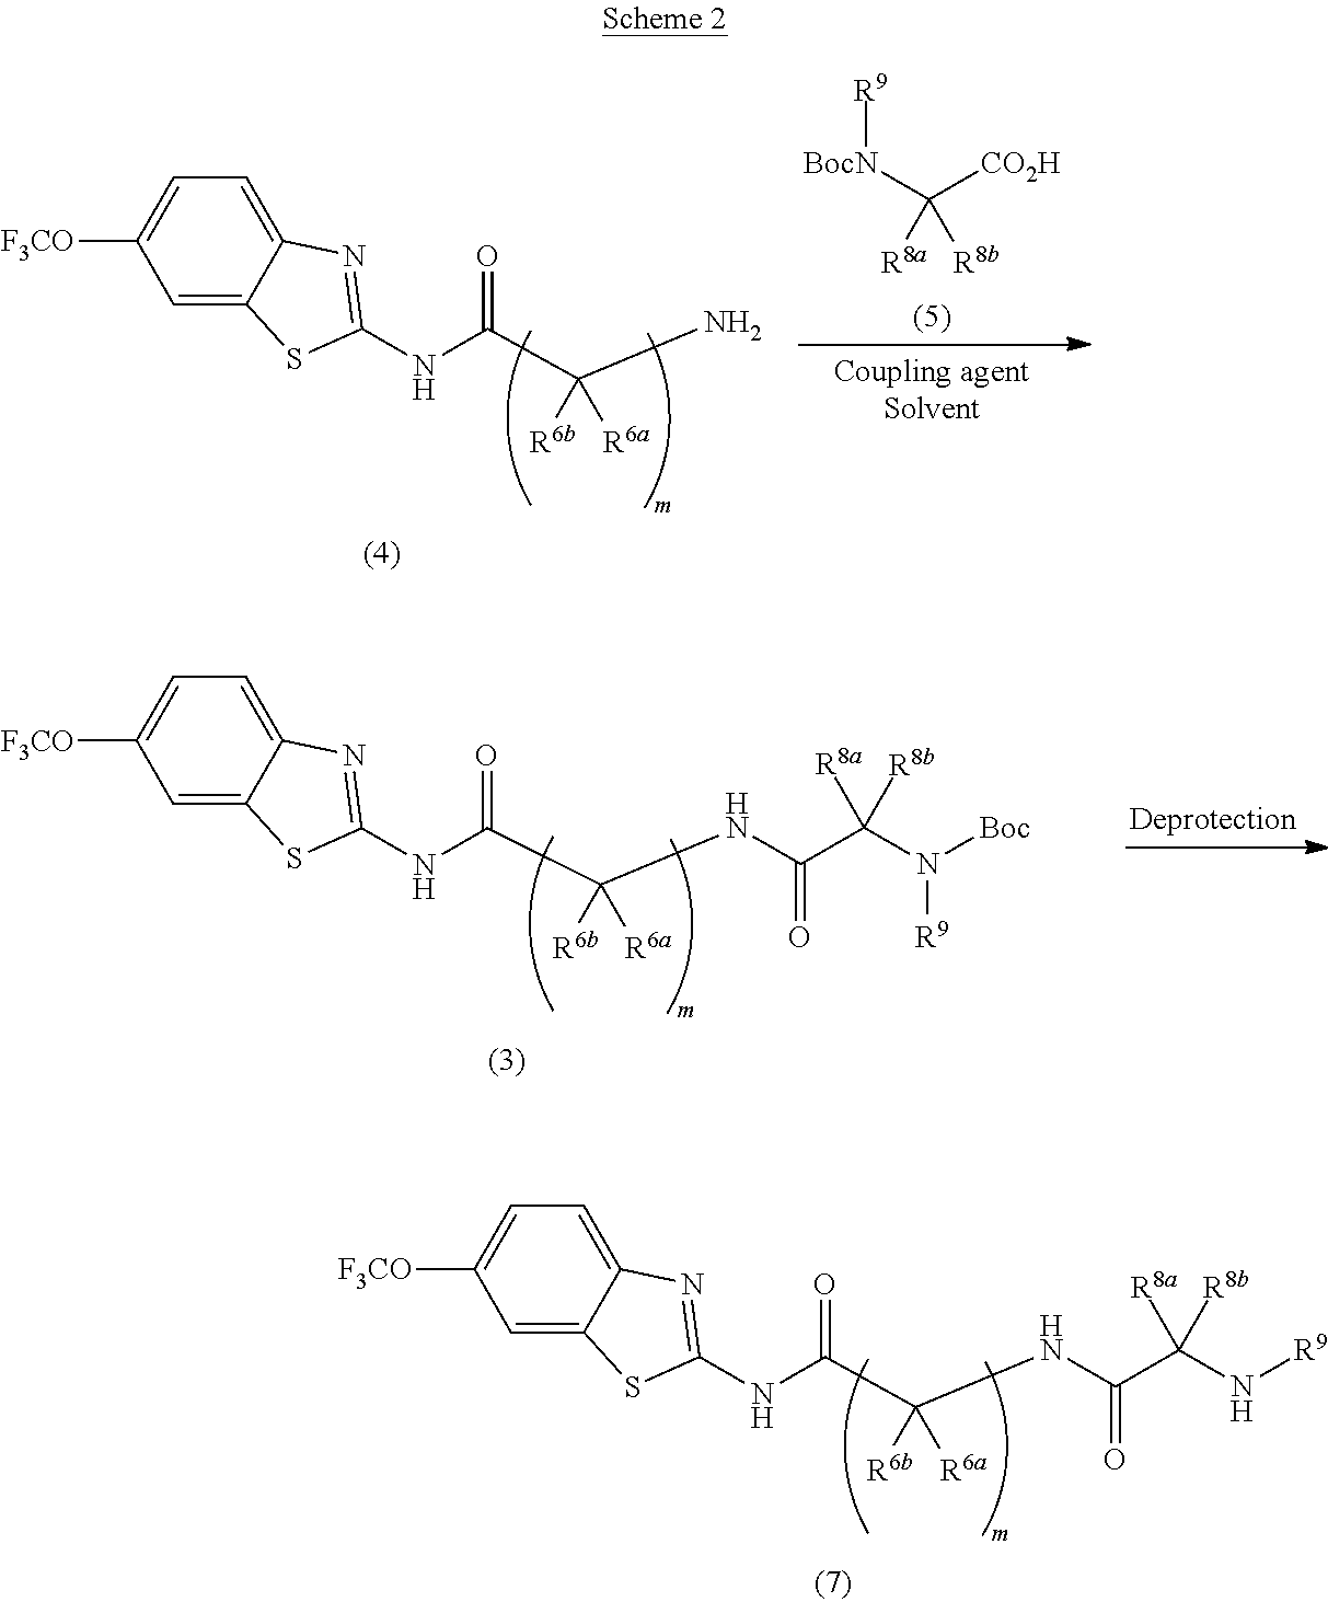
N(C(C(N)([R6b])[R6a])=O)C1=NC2=CC=C([F3CO])C=C2S1.[R9][BocN]C([R8b])([CO2H])[R8a].N(C(C(NC(C(N[R9])([R8b])[R8a])=O)([R6b])[R6a])=O)C1=NC2=CC=C([F3CO])C=C2S1.N(C(C(NC(C(N([Boc])[R9])([R8b])[R8a])=O)([R6b])[R6a])=O)C1=NC2=CC=C([F3CO])C=C2S1
